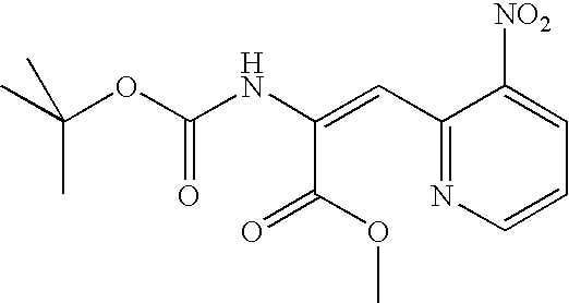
CC(OC(NC(C(=O)OC)=CC1=NC=CC=C1[NO2])=O)(C)C
